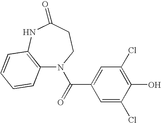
C(=O)(C1=CC(Cl)=C(O)C(Cl)=C1)N1C2=C(NC(=O)CC1)C=CC=C2
